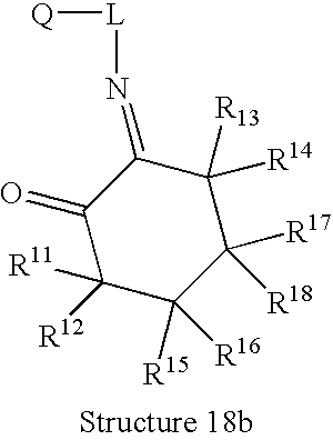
C1([R12])([R11])C([R15])([R16])C([R17])([R18])C([R14])([R13])C(=N[L][Q])C1=O
